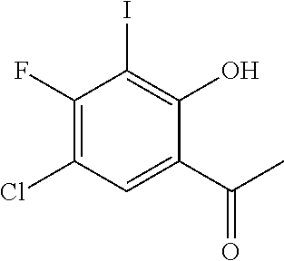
C1(F)=C(Cl)C=C(C(C)=O)C(O)=C1I
